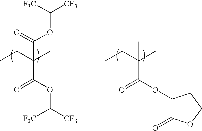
CCC(C)(C(=O)OC([CF3])[F3C])C(OC([F3C])[CF3])=O.CCC(C)(C)C(OC1C(=O)OCC1)=O
